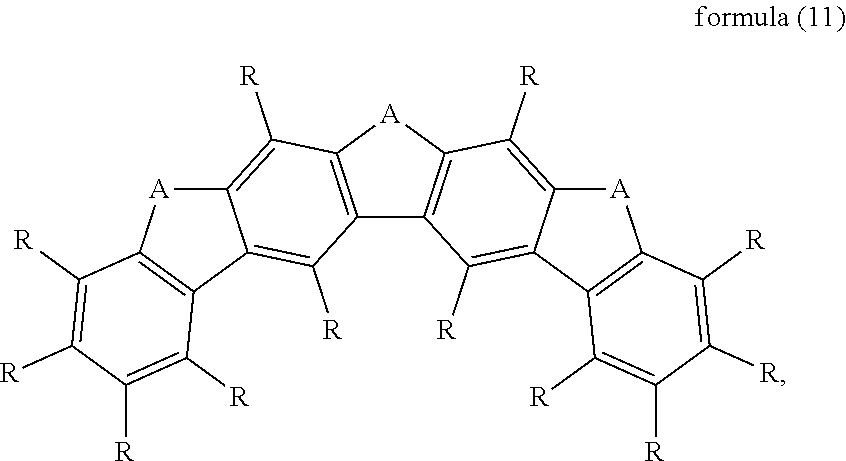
C12=C([A]C3=C1C([R])=C1C(=C3[R])[A]C3=C1C([R])=C([R])C([R])=C3[R])C([R])=C1C(=C2[R])C2=C([A]1)C([R])=C([R])C([R])=C2[R]
